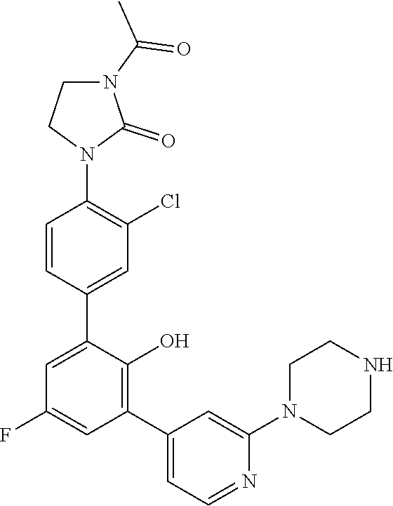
C1=C(C2=CC(Cl)=C(N3C(=O)N(C(C)=O)CC3)C=C2)C(O)=C(C2=CC=NC(N3CCNCC3)=C2)C=C1F
